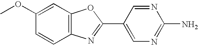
C1(OC)=CC2=C(C=C1)N=C(C1=CN=C(N)N=C1)O2
